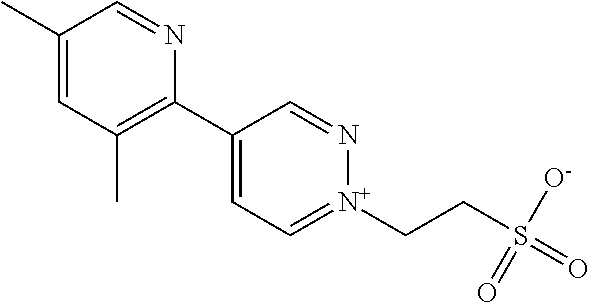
C1(C)=CC(C)=C(C2=CC=[N+](CCS(=O)([O-])=O)N=C2)N=C1
